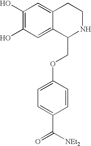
C1(O)=C(O)C=C2C(=C1)CCNC2COC1=CC=C(C(=O)[NEt2])C=C1
